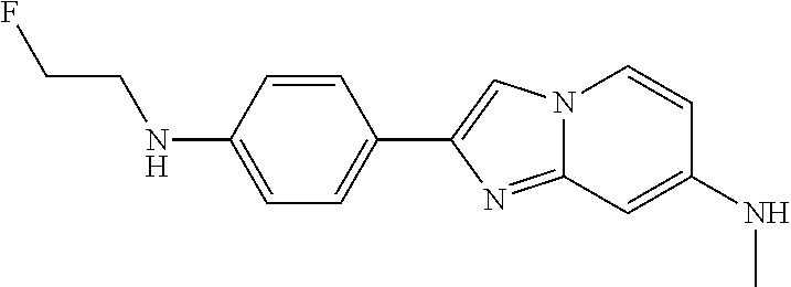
C1=C(NCCF)C=CC(C2=CN3C(=N2)C=C(NC)C=C3)=C1
